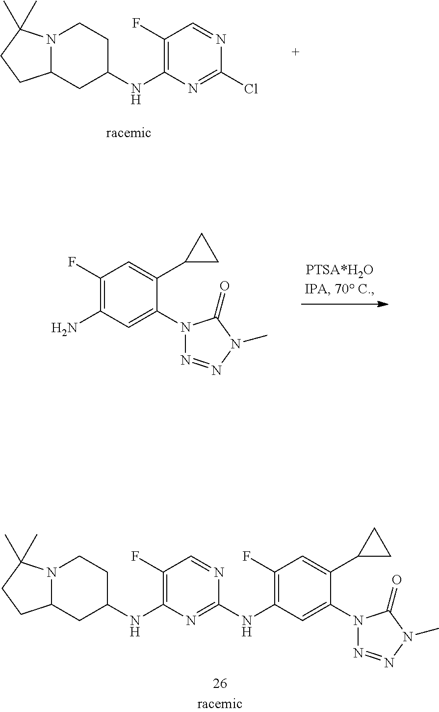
C1(N2N=NN(C)C2=O)=CC(N)=C(F)C=C1C1CC1.N12C(CC(NC3=C(F)C=NC(NC4=C(F)C=C(C5CC5)C(N5N=NN(C)C5=O)=C4)=N3)CC1)CCC2(C)C.N12C(CC(NC3=C(F)C=NC(Cl)=N3)CC1)CCC2(C)C
